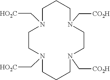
C([CO2H])N1CCN(C[CO2H])CCCN(C[HO2C])CCN(C[HO2C])CCC1
